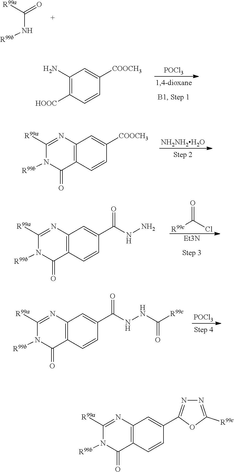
[R99a]C(N[R99b])=O.[POCl3].C1(N)=C([HOOC])C=CC([COOCH3])=C1.[NH2NH2H2O].[R99a]C1=NC2=C(C(=O)N1[R99b])C=CC([COOCH3])=C2.[Et3N].[R99c]C(=O)Cl.[R99a]C1=NC2=C(C(=O)N1[R99b])C=CC(C(NN)=O)=C2.[POCl3].[R99a]C1=NC2=C(C(=O)N1[R99b])C=CC(C(NNC([R99c])=O)=O)=C2.[R99a]C1=NC2=C(C(=O)N1[R99b])C=CC(C1=NN=C([R99c])O1)=C2
